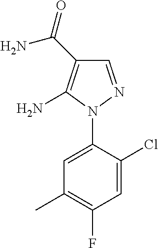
C1=NN(C2=CC(C)=C(F)C=C2Cl)C(N)=C1C(=O)N
